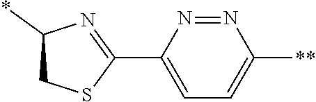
C1(C2=NC(*)CS2)=CC=C([**])N=N1
